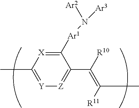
[Y]1=C(C)[X]=C([Ar1]N([Ar2])[Ar3])C(C(=C(C)[R11])[R10])=[Z]1
